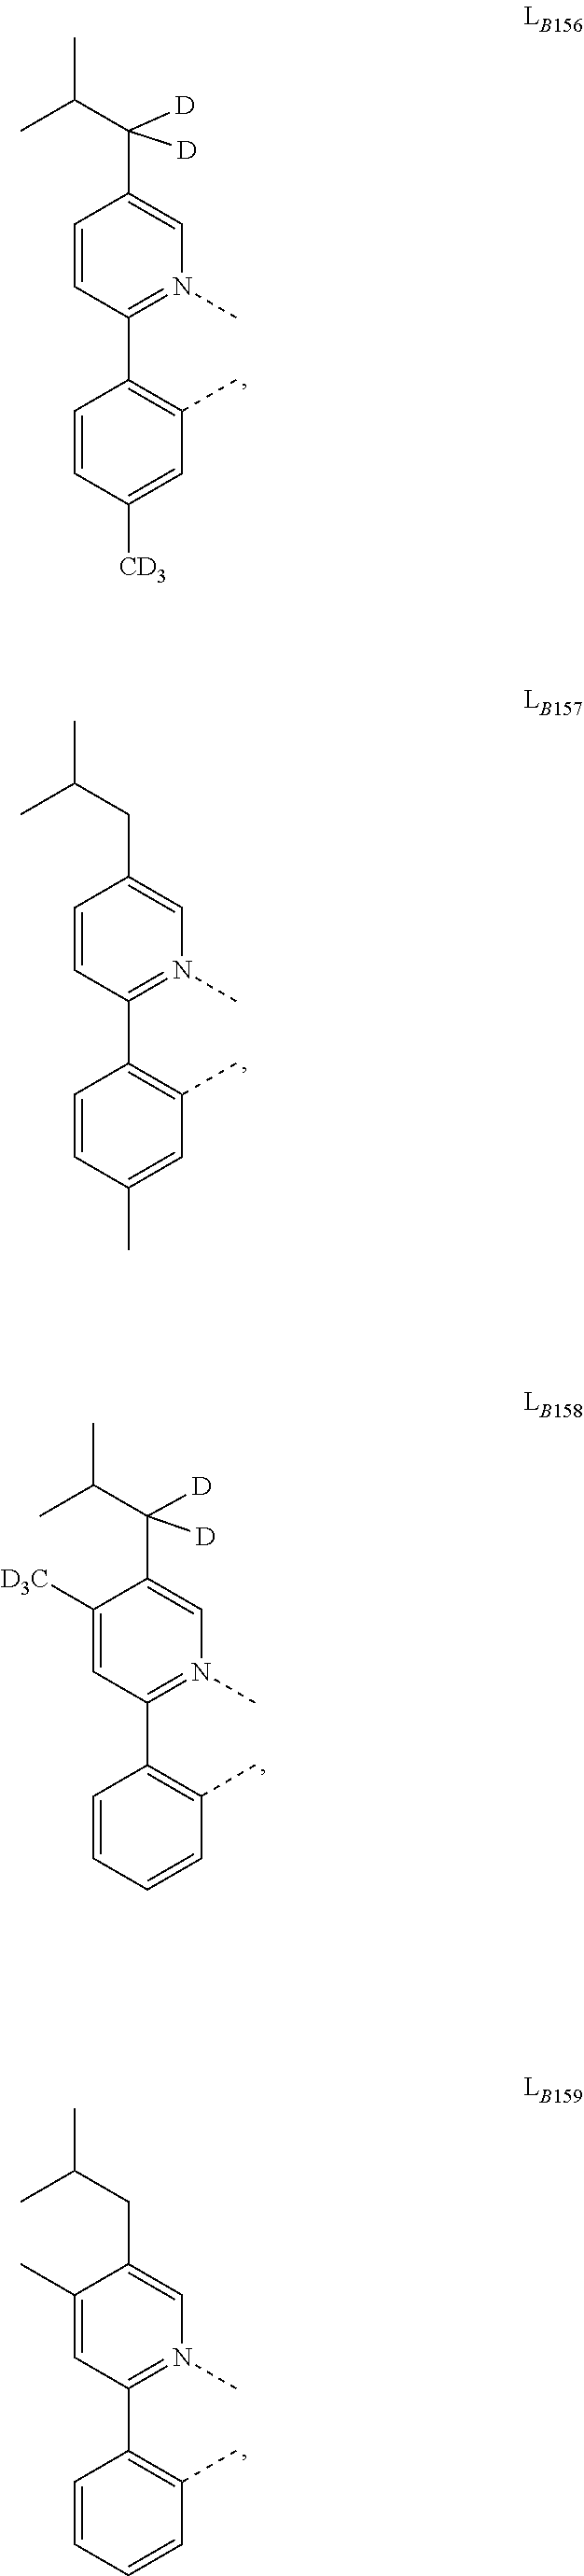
C1=CC(C2=C(C)C=C([CD3])C=C2)=N(C)C=C1C(C(C)C)([D])[D].C1=CC(C2=C(C)C=C(C)C=C2)=N(C)C=C1CC(C)C.C1([D3C])=CC(C2=C(C)C=CC=C2)=N(C)C=C1C(C(C)C)([D])[D].C1(C)=CC(C2=C(C)C=CC=C2)=N(C)C=C1CC(C)C
